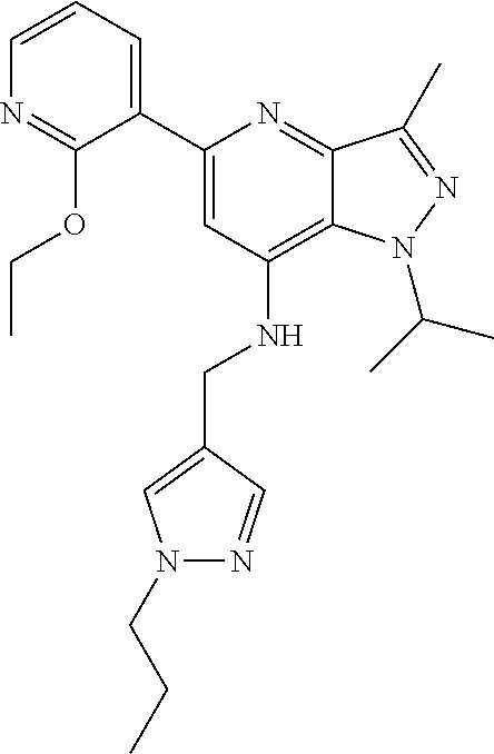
C1=CC=C(C2=CC(NCC3=CN(CCC)N=C3)=C3C(=N2)C(C)=NN3C(C)C)C(OCC)=N1
